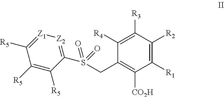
C1([R4])=C([R3])C([R2])=C([R1])C([CO2H])=C1CS(C1=[Z2][Z1]=C([R5])C([R5])=C1[R5])(=O)=O
